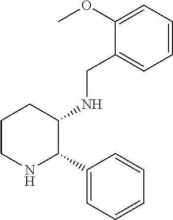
C1(OC)=CC=CC=C1CNC1CCCNC1C1=CC=CC=C1
